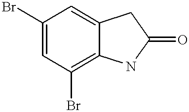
C1(Br)=CC(Br)=C2C(=C1)CC(=O)N2
